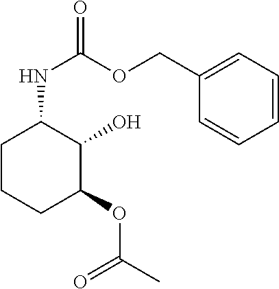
C1CCC(OC(C)=O)C(O)C1NC(=O)OCC1=CC=CC=C1
